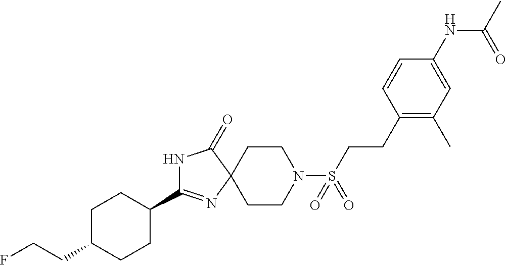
N1C(C2CCC(CCF)CC2)=NC2(C1=O)CCN(S(CCC1=C(C)C=C(NC(=O)C)C=C1)(=O)=O)CC2
